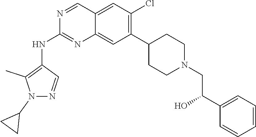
C12=CC(Cl)=C(C3CCN(CC(C4=CC=CC=C4)O)CC3)C=C1N=C(NC1=C(C)N(C3CC3)N=C1)N=C2
